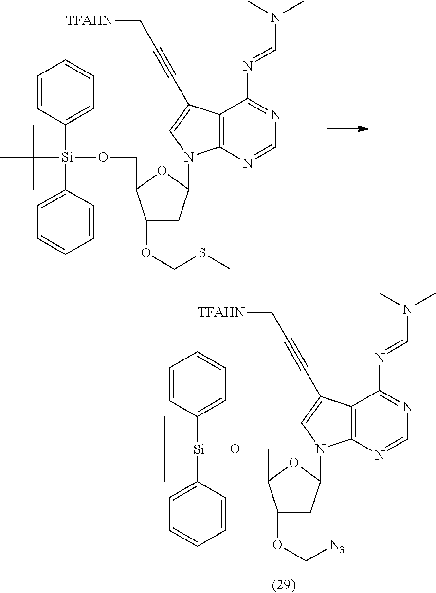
C12=C(N=CN=C1N=CN(C)C)N(C1CC(OCSC)C(CO[Si](C3=CC=CC=C3)(C3=CC=CC=C3)C(C)(C)C)O1)C=C2C#CC[TFAHN].C12=C(N=CN=C1N=CN(C)C)N(C1CC(OC[N3])C(CO[Si](C3=CC=CC=C3)(C3=CC=CC=C3)C(C)(C)C)O1)C=C2C#CC[TFAHN]
